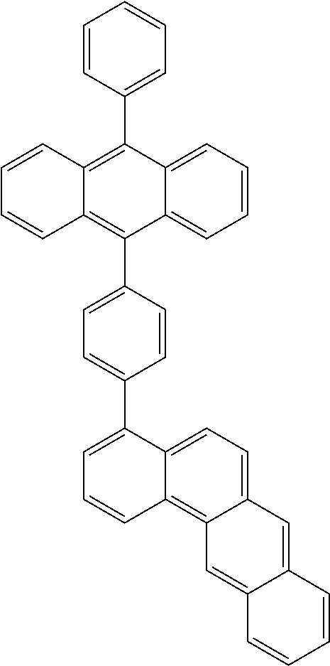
C12=CC=CC=C1C(C1=CC=C(C3=CC=CC4=C5C(=CC=C34)C=C3C(=C5)C=CC=C3)C=C1)=C1C(=C2C2=CC=CC=C2)C=CC=C1
